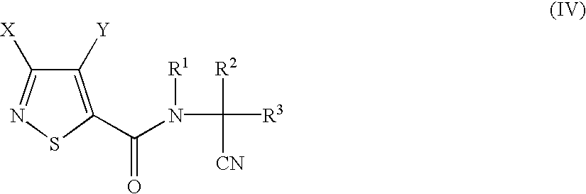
C1(C(N([R1])C([R2])([CN])[R3])=O)=C([Y])C([X])=NS1
